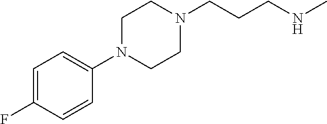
C1N(C2=CC=C(F)C=C2)CCN(CCCNC)C1
